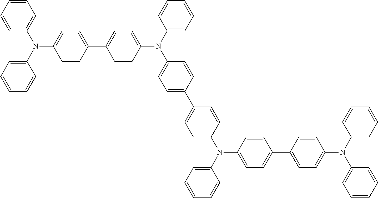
C1=CC(C2=CC=C(N(C3=CC=CC=C3)C3=CC=C(C4=CC=C(N(C5=CC=CC=C5)C5=CC=C(C6=CC=C(N(C7=CC=CC=C7)C7=CC=CC=C7)C=C6)C=C5)C=C4)C=C3)C=C2)=CC=C1N(C1=CC=CC=C1)C1=CC=CC=C1
